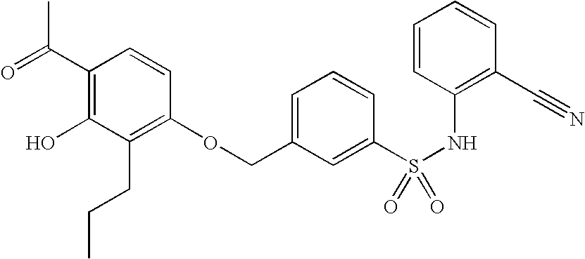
C1(C(=O)C)=C(O)C(CCC)=C(OCC2=CC=CC(S(NC3=C(C#N)C=CC=C3)(=O)=O)=C2)C=C1
